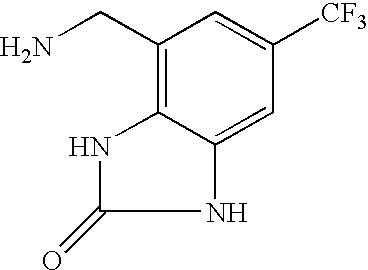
NCC1=C2NC(=O)NC2=CC([CF3])=C1
